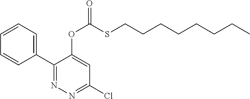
C1(C2=CC=CC=C2)=NN=C(Cl)C=C1OC(SCCCCCCCC)=O
